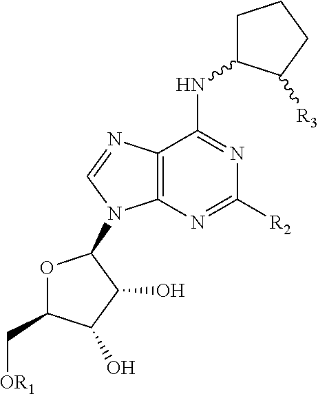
C12=C(N=C([R2])N=C1NC1CCCC1[R3])N(C1OC(C[OR1])C(O)C1O)C=N2
